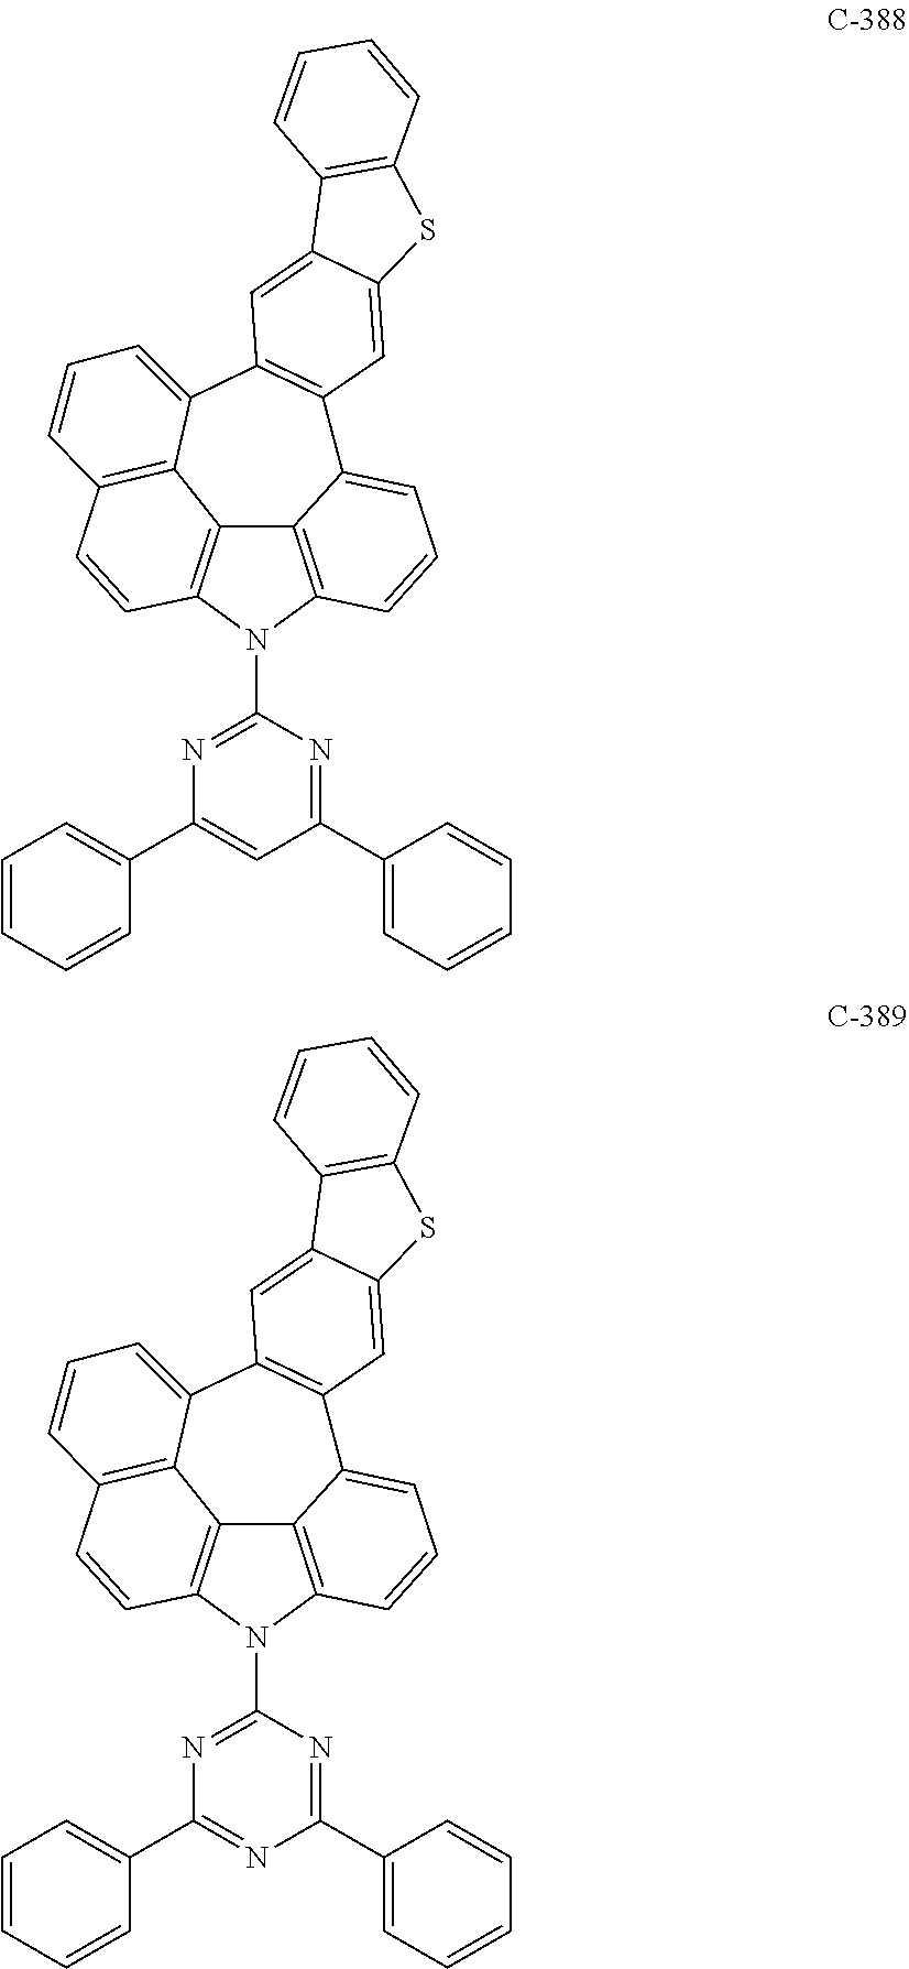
C1(N2C3=C4C5=C2C=CC=C5C2=C(C5=CC=CC(=C45)C=C3)C=C3C(=C2)SC2=C3C=CC=C2)=NC(C2=CC=CC=C2)=CC(C2=CC=CC=C2)=N1.C1(N2C3=C4C5=C2C=CC=C5C2=C(C5=CC=CC(=C45)C=C3)C=C3C(=C2)SC2=C3C=CC=C2)=NC(C2=CC=CC=C2)=NC(C2=CC=CC=C2)=N1
